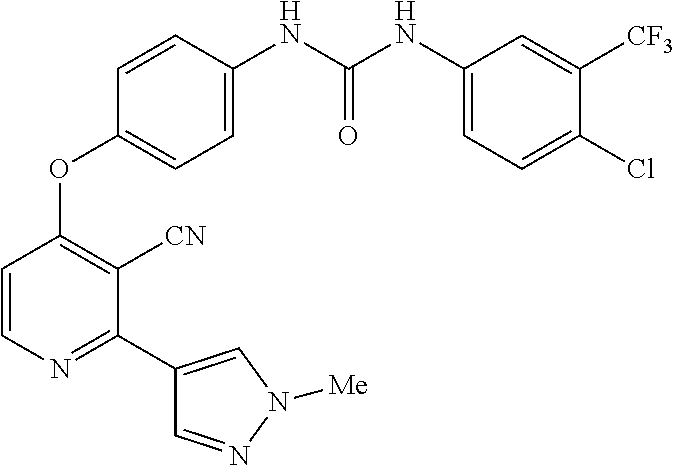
C1=CN=C(C2=CN([Me])N=C2)C([CN])=C1OC1=CC=C(NC(NC2=CC=C(Cl)C([CF3])=C2)=O)C=C1
